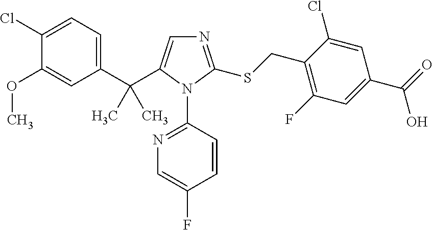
C1(C(C)(C)C2=CN=C(SCC3=C(F)C=C(C(=O)O)C=C3Cl)N2C2=NC=C(F)C=C2)=CC=C(Cl)C(OC)=C1
